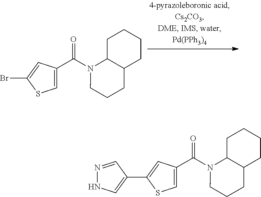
C1=C(C(N2CCCC3C2CCCC3)=O)C=C(Br)S1.C1=C(C(N2CCCC3C2CCCC3)=O)C=C(C2=CNN=C2)S1
